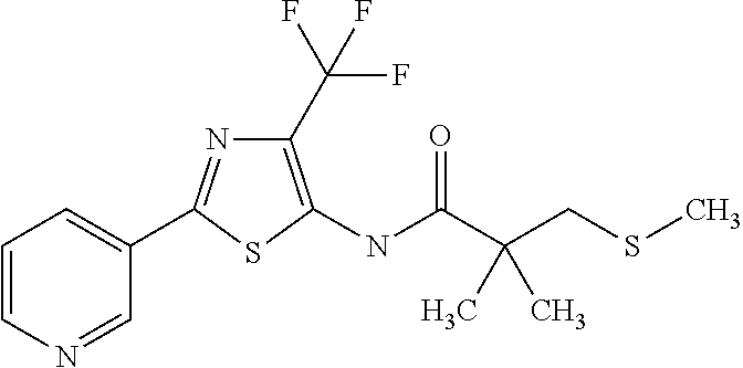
C1=CN=CC(C2=NC(C(F)(F)F)=C(NC(=O)C(CSC)(C)C)S2)=C1
